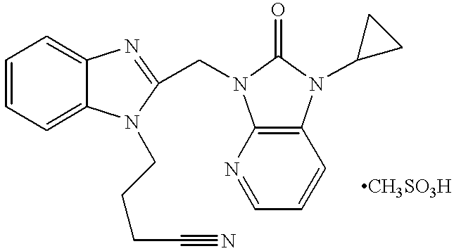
C1=CC=C2C(=C1)N=C(CN1C3=C(C=CC=N3)N(C3CC3)C1=O)N2CCCC#N
